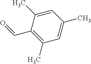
C1(C=O)=C(C)C=C(C)C=C1C
